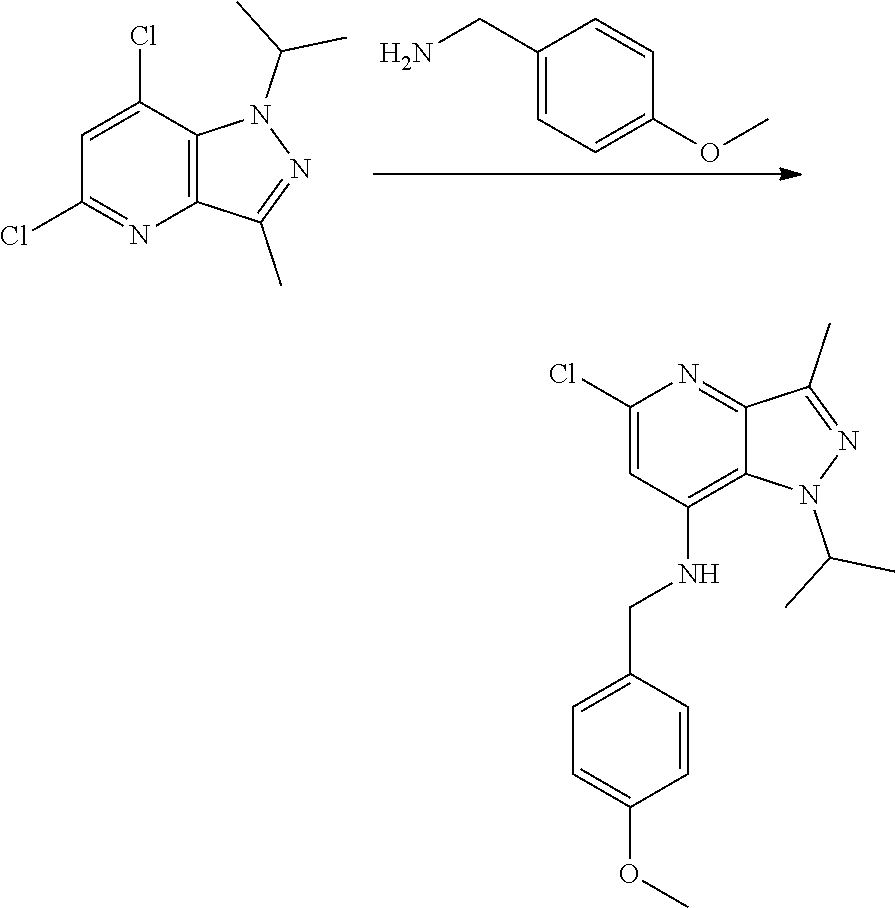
C1(Cl)=CC(Cl)=NC2=C1N(C(C)C)N=C2C.C1(CN)=CC=C(OC)C=C1.N1=C2C(=C(NCC3=CC=C(OC)C=C3)C=C1Cl)N(C(C)C)N=C2C
